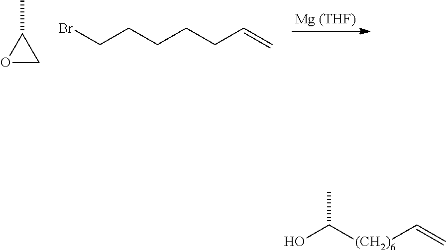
O1CC1C.C=CCCCCCBr.OC([(CH2)6]C=C)C
